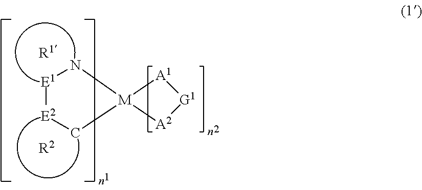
[E1]1[E2]C[M]2(N1)[A2][G1][A1]2.[R2]
